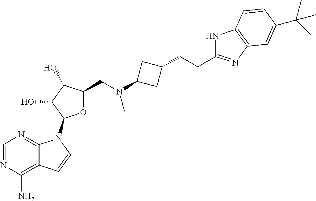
C1=NC(N)=C2C(=N1)N(C1OC(CN(C3CC(CCC4=NC5=C(N4)C=CC(C(C)(C)C)=C5)C3)C)C(O)C1O)C=C2
